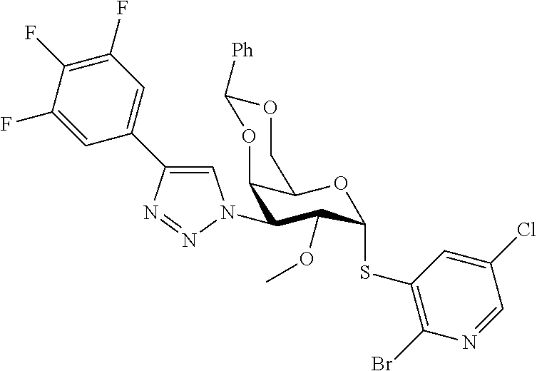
C12C(OC(SC3=C(Br)N=CC(Cl)=C3)C(OC)C1N1C=C(C3=CC(F)=C(F)C(F)=C3)N=N1)COC([Ph])O2
